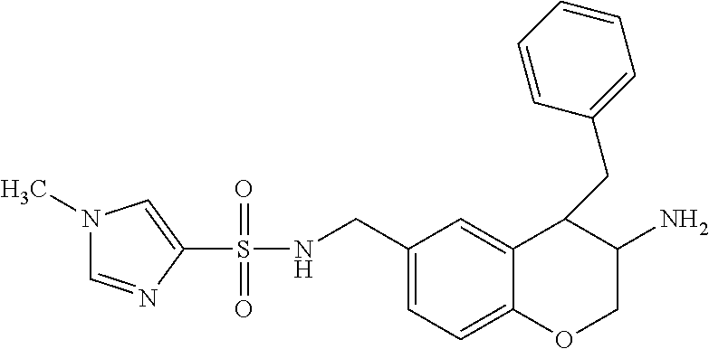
C1=C(CNS(C2=CN(C)C=N2)(=O)=O)C=C2C(=C1)OCC(N)C2CC1=CC=CC=C1
